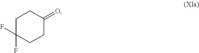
O=C1CCC(F)(F)CC1
